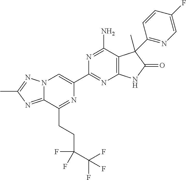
C12=NC(C)=NN1C=C(C1=NC3=C(C(N)=N1)C(C)(C1=NC=C(F)C=C1)C(=O)N3)N=C2CCC(F)(C(F)(F)F)F
